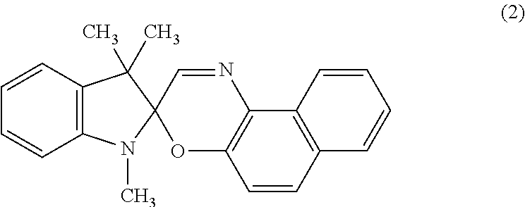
C12=C(C=CC=C1)C(C)(C)C1(N2C)OC2=C(N=C1)C1=C(C=C2)C=CC=C1
